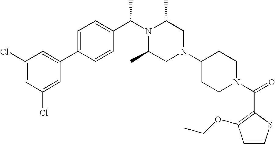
ClC1=CC(Cl)=CC(C2=CC=C(C(N3C(C)CN(C4CCN(C(C5=C(OCC)C=CS5)=O)CC4)CC3C)C)C=C2)=C1
